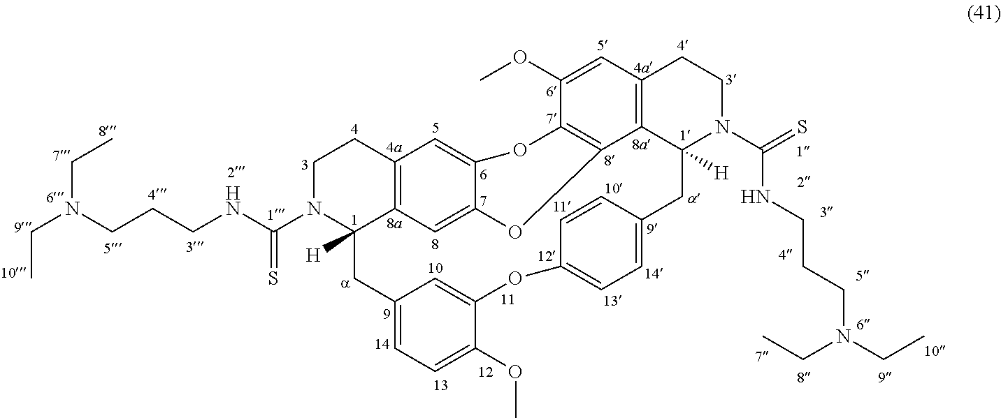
C1N(C(NCCCN(CC)CC)=S)C2([H])C3=C(C1)C=C1C(=C3)OC3=C(O1)C(OC)=CC1=C3C([H])(N(C(=S)NCCCN(CC)CC)CC1)CC1=CC=C(OC3=CC(=CC=C3OC)C2)C=C1
